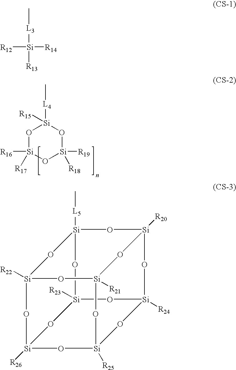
O1[Si]([R16])([R17])O[Si]([R19])([R18])O[Si]1([L4]C)[R15].C[L3][Si]([R12])([R14])[R13].[Si]12([L5]C)O[Si]3([R20])O[Si]4([R21])O[Si]([R22])(O1)O[Si]1([R26])O[Si]([R25])(O[Si]([R24])(O3)O[Si]([R23])(O2)O1)O4
